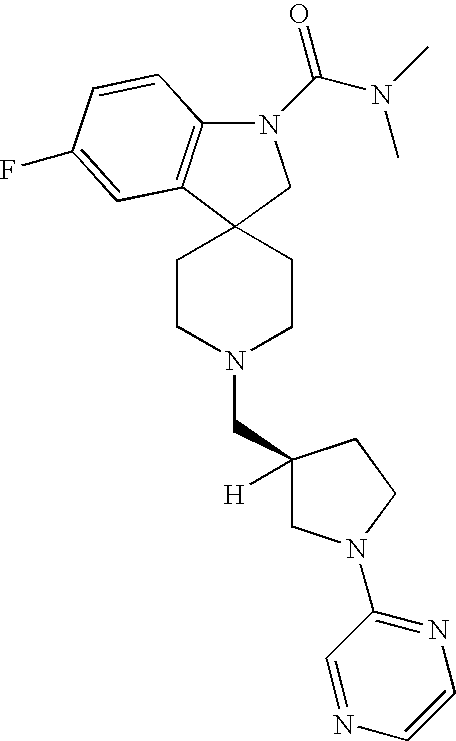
C12(CCN(CC3([H])CN(C4=NC=CN=C4)CC3)CC1)C1=C(N(C(N(C)C)=O)C2)C=CC(F)=C1
